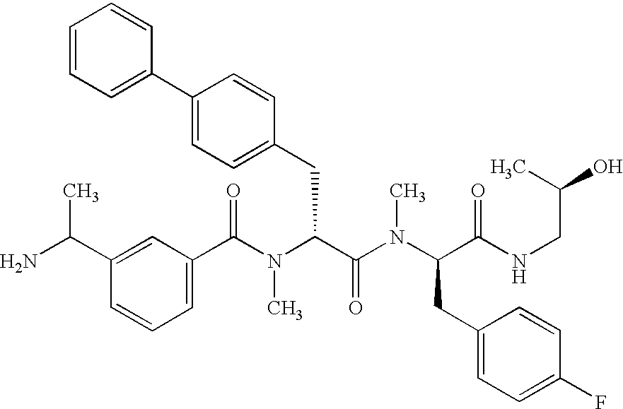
C1(C(N(C(C(N(C(C(NCC(O)C)=O)CC2=CC=C(F)C=C2)C)=O)CC2=CC=C(C3=CC=CC=C3)C=C2)C)=O)=CC=CC(C(N)C)=C1
